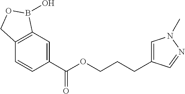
C1=C(C(OCCCC2=CN(C)N=C2)=O)C=CC2=C1B(O)OC2
